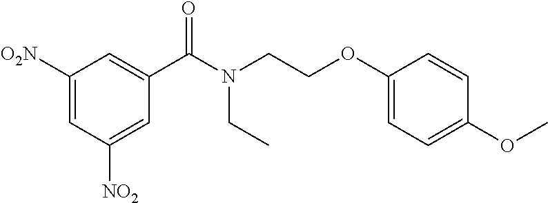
C1(C(N(CCOC2=CC=C(OC)C=C2)CC)=O)=CC([O2N])=CC([NO2])=C1
